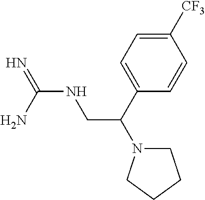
N(C(N)=N)CC(N1CCCC1)C1=CC=C([CF3])C=C1
